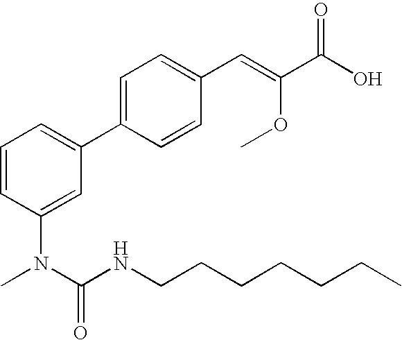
C1=CC(N(C(NCCCCCCC)=O)C)=CC(C2=CC=C(C=C(C(O)=O)OC)C=C2)=C1
